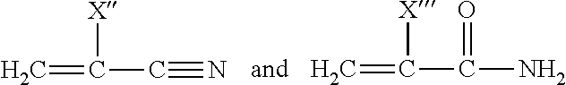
C=C(C#N)[X].C=C(C(N)=O)[X]
